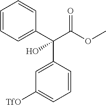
C1=CC=C(C(C(OC)=O)(C2=CC([TfO])=CC=C2)O)C=C1
